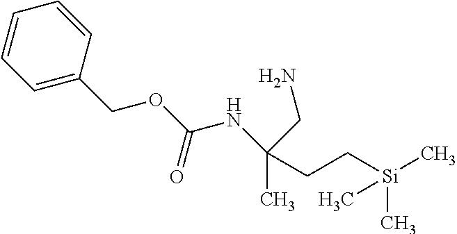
C1=C(COC(NC(CC[Si](C)(C)C)(C)CN)=O)C=CC=C1
